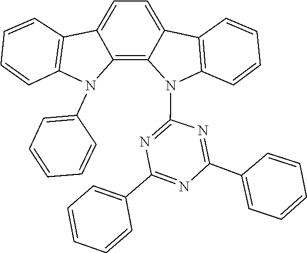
C1(C2=NC(N3C4=C5C(=CC=C4C4=C3C=CC=C4)C3=C(N5C4=CC=CC=C4)C=CC=C3)=NC(C3=CC=CC=C3)=N2)=CC=CC=C1
